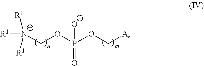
[R1][N+]([R1])([R1])COP([O-])(OC[A])=O
